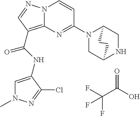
FC(F)(C(=O)O)F.N(C(=O)C1=C2N(N=C1)C=CC(N1CC3NCC1CC3)=N2)C1=CN(C)N=C1Cl
